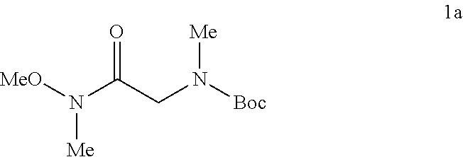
[Me]N(C(=O)CN([Me])[Boc])[MeO]
